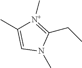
CN1C(CC)=[N+](C)C(C)=C1
